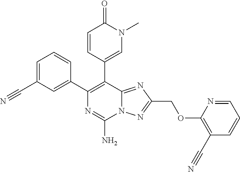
C1=C(C#N)C=C(C2=C(C3=CN(C)C(=O)C=C3)C3=NC(COC4=C(C#N)C=CC=N4)=NN3C(N)=N2)C=C1
